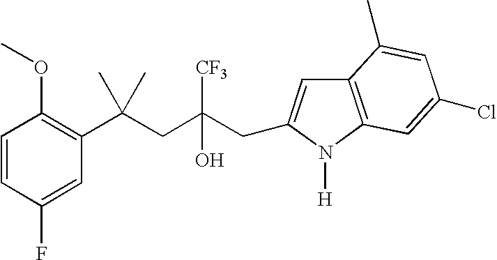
C1(F)=CC(C(CC(CC2=CC3=C(N2[H])C=C(Cl)C=C3C)([CF3])O)(C)C)=C(OC)C=C1
